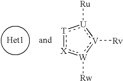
[T]1:[X]:[W]([Rw]):[V]([Rv]):[U]:1[Ru]
